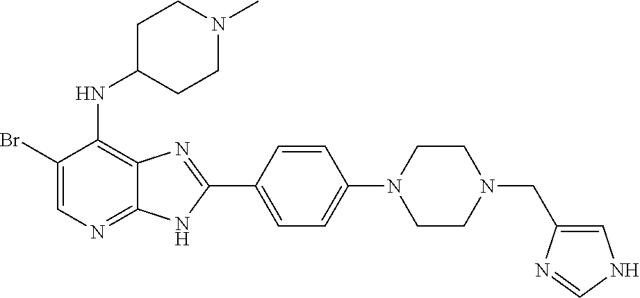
C1(Br)=CN=C2C(=C1NC1CCN(C)CC1)N=C(C1=CC=C(N3CCN(CC4=CNC=N4)CC3)C=C1)N2
